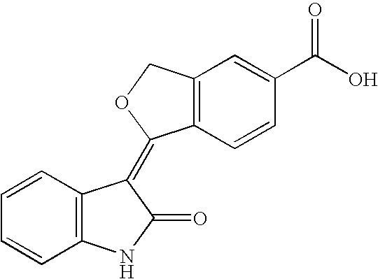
C1=CC=CC2=C1C(=C1C3=C(C=C(C(O)=O)C=C3)CO1)C(=O)N2
